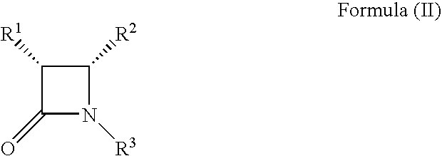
C1([R1])C(=O)N([R3])C1[R2]
